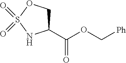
C1C(C(OC[Ph])=O)NS(=O)(=O)O1
